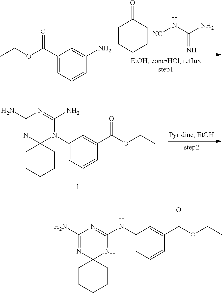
C1CCCCC1=O.[NC]NC(N)=N.CCOC(C1=CC=CC(N)=C1)=O.C1(N2C(N)=NC(N)=NC23CCCCC3)=CC=CC(C(OCC)=O)=C1.C1(NC2=NC(N)=NC3(N2)CCCCC3)=CC=CC(C(OCC)=O)=C1
